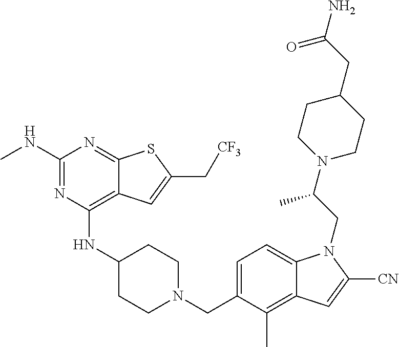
C1=C(CN2CCC(NC3=C4C(=NC(NC)=N3)SC(C[CF3])=C4)CC2)C(C)=C2C(=C1)N(CC(N1CCC(CC(N)=O)CC1)C)C([CN])=C2
